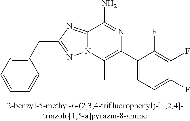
C1(CC2=NN3C(=N2)C(N)=NC(C2=CC=C(F)C(F)=C2F)=C3C)=CC=CC=C1
